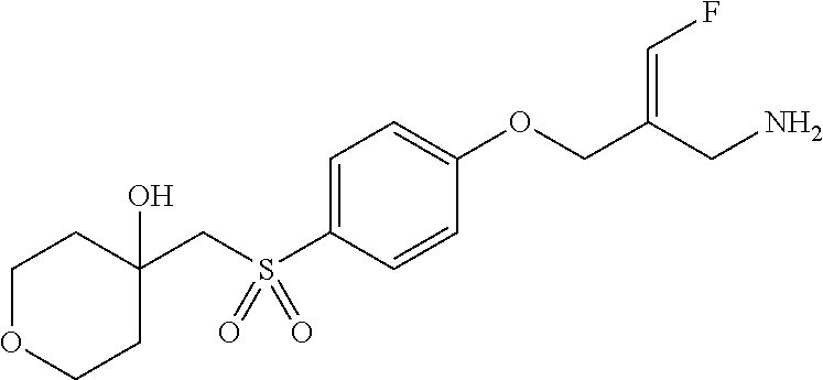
C1=C(S(CC2(O)CCOCC2)(=O)=O)C=CC(OCC(CN)=CF)=C1
